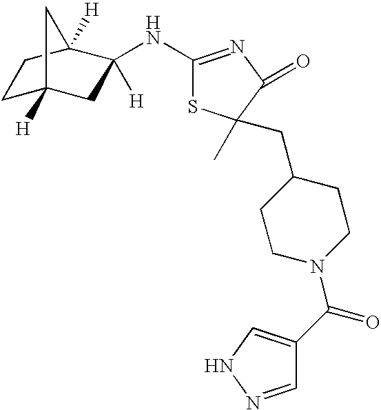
C1C2([H])CC([H])(NC3=NC(=O)C(CC4CCN(C(C5=CNN=C5)=O)CC4)(C)S3)C([H])(C1)C2
